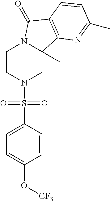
C1CN(S(C2=CC=C(O[CF3])C=C2)(=O)=O)CC2(C)N1C(=O)C1=C2N=C(C)C=C1
